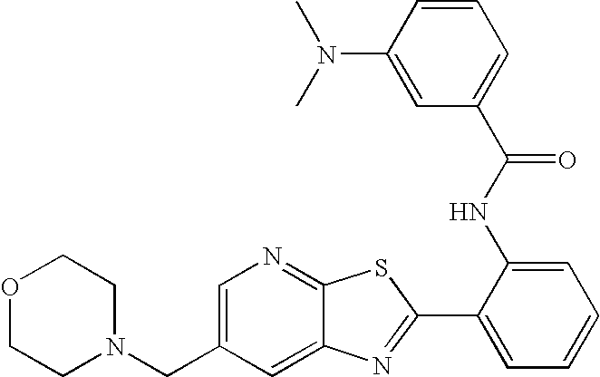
C1=C(CN2CCOCC2)C=C2C(=N1)SC(C1=CC=CC=C1NC(C1=CC=CC(N(C)C)=C1)=O)=N2
